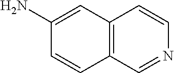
C1=C(N)C=CC2=C1C=CN=C2
